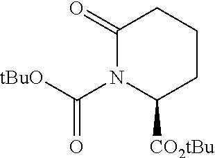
C1(=O)N(C([tBuO])=O)C([CO2tBu])CCC1
